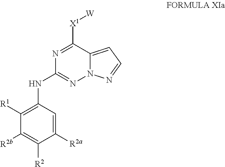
C1([R1])=C(NC2=NN3C(=CC=N3)C([X1][W])=N2)C=C([R2a])C([R2])=C1[R2b]
